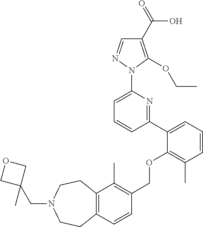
C1(C2=CC=CC(C)=C2OCC2=C(C)C3=C(C=C2)CCN(CC2(C)COC2)CC3)=NC(N2N=CC(C(=O)O)=C2OCC)=CC=C1
